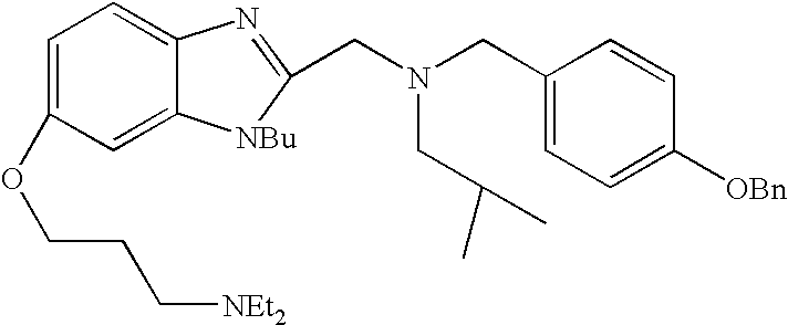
C1=C(OCCC[NEt2])C=C2C(=C1)N=C(CN(CC1=CC=C([OBn])C=C1)CC(C)C)[NBu]2
